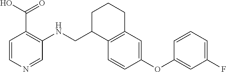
C1=CN=CC(NCC2C3=C(CCC2)C=C(OC2=CC(F)=CC=C2)C=C3)=C1C(=O)O
